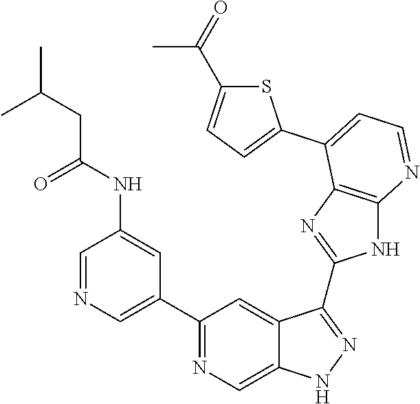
C1=NC=C(C2=NC=C3C(=C2)C(C2=NC4=C(N2)N=CC=C4C2=CC=C(C(C)=O)S2)=NN3)C=C1NC(CC(C)C)=O
